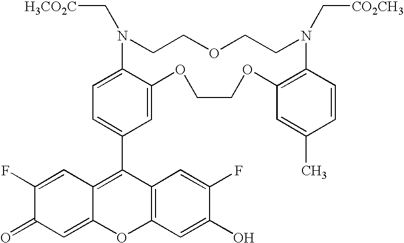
C1=C2C(=CC=C1C1=C3C(=CC(=O)C(F)=C3)OC3=C1C=C(F)C(O)=C3)N(C[H3CO2C])CCOCCN(C[CO2CH3])C1=C(OCCO2)C=C(C)C=C1
